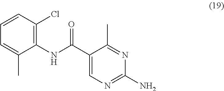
C1(NC(C2=CN=C(N)N=C2C)=O)=C(Cl)C=CC=C1C
